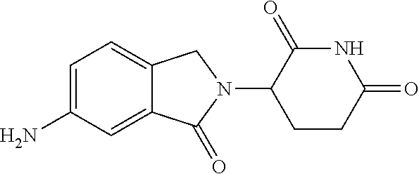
C1=C(N)C=C2C(=C1)CN(C1CCC(=O)NC1=O)C2=O
